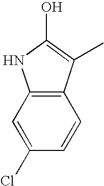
C12=C(C(C)=C(O)N1)C=CC(Cl)=C2
